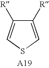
C1([R])=CSC=C1[R]
